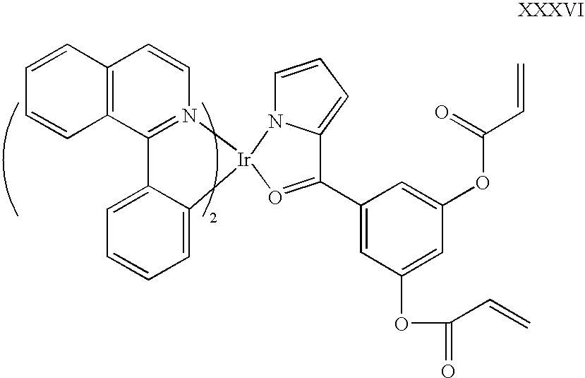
C12=C(C3=N(C=C1)[Ir]1(C4=CC=CC=C34)N3C(=CC=C3)C(C3=CC(OC(=O)C=C)=CC(OC(C=C)=O)=C3)=O1)C=CC=C2
